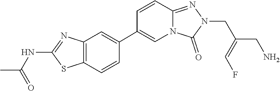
C(=C(CN1N=C2C=CC(C3=CC4=C(SC(NC(C)=O)=N4)C=C3)=CN2C1=O)CN)F
